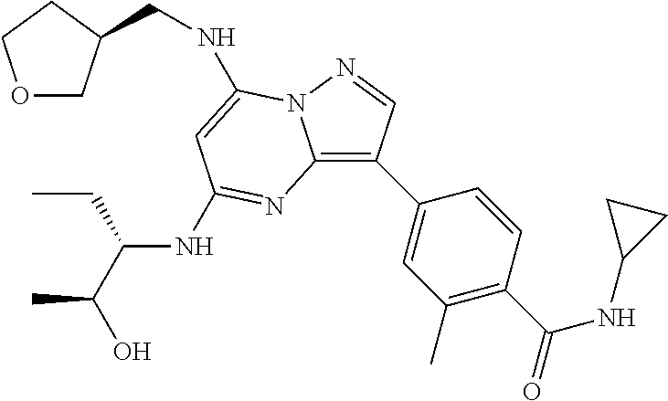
N(C1=CC(NC(C(C)O)CC)=NC2=C(C3=CC(C)=C(C(=O)NC4CC4)C=C3)C=NN21)CC1COCC1
